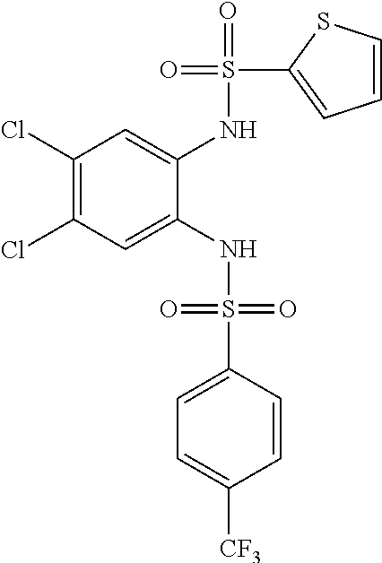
C1(Cl)=C(Cl)C=C(NS(=O)(=O)C2=CC=C([CF3])C=C2)C(NS(=O)(C2=CC=CS2)=O)=C1
